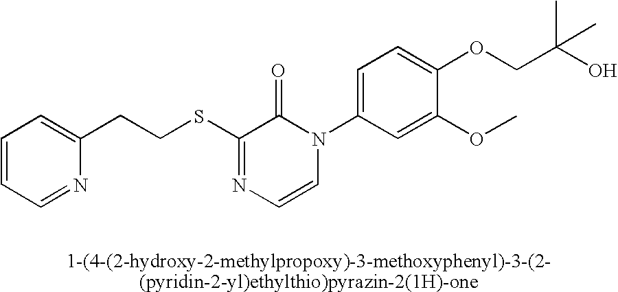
C(SC1=NC=CN(C2=CC=C(OCC(O)(C)C)C(OC)=C2)C1=O)CC1=CC=CC=N1
